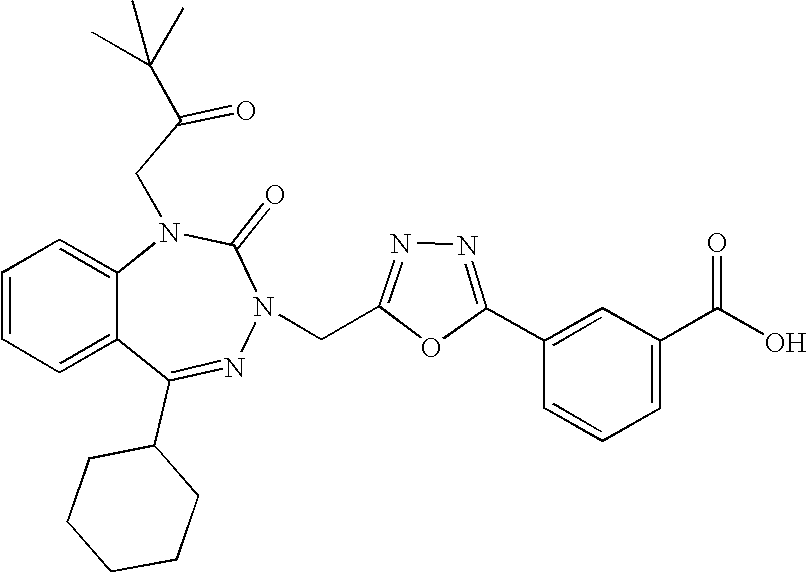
C1=CC=C2C(=C1)N(CC(=O)C(C)(C)C)C(=O)N(CC1=NN=C(C3=CC(C(O)=O)=CC=C3)O1)N=C2C1CCCCC1
